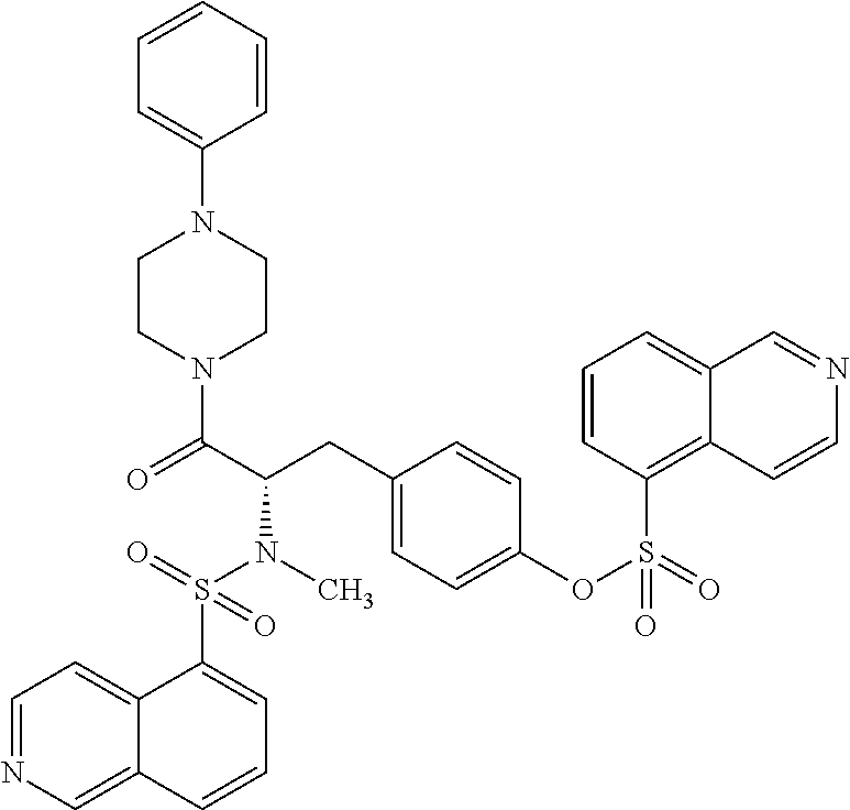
C1=CC=CC=C1N1CCN(C(=O)C(N(S(C2=CC=CC3=CN=CC=C23)(=O)=O)C)CC2=CC=C(OS(C3=C4C(=CC=C3)C=NC=C4)(=O)=O)C=C2)CC1
